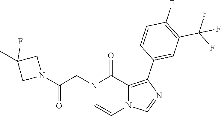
N1(CC(N2CC(C)(F)C2)=O)C=CN2C(=C(C3=CC(C(F)(F)F)=C(F)C=C3)N=C2)C1=O
